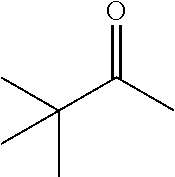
CC(C)(C(C)=O)C
